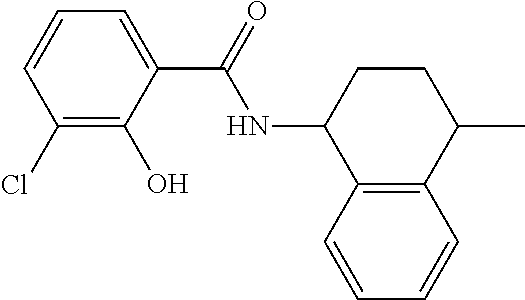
C1=CC(Cl)=C(O)C(C(=O)NC2C3=C(C(C)CC2)C=CC=C3)=C1
